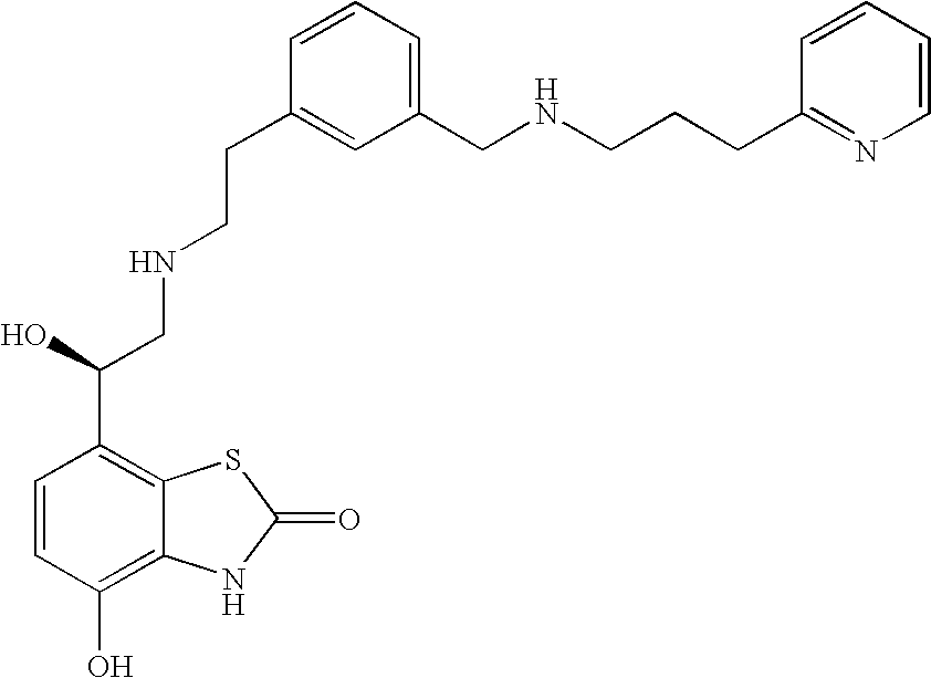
C1=CC(O)=C2C(=C1C(CNCCC1=CC(CNCCCC3=NC=CC=C3)=CC=C1)O)SC(=O)N2
